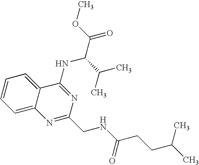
C12=CC=CC=C1C(NC(C(=O)OC)C(C)C)=NC(CNC(CCC(C)C)=O)=N2
